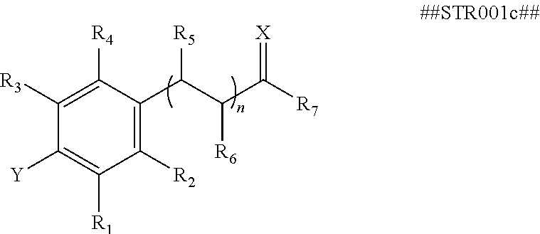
C1([R2])=C(C(C(C([R7])=[X])[R6])[R5])C([R4])=C([R3])C([Y])=C1[R1]
